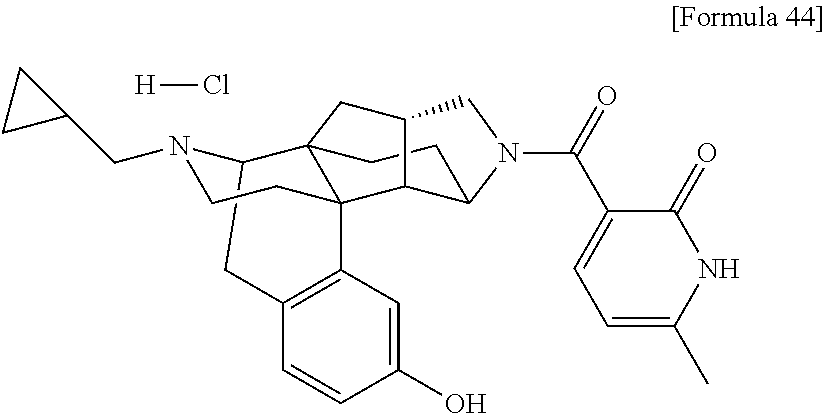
C12CC3=C(C=C(O)C=C3)C3(CCN1CC1CC1)C21CCC2C3C(C1)CN2C(=O)C1=CC=C(C)NC1=O.[H]Cl
